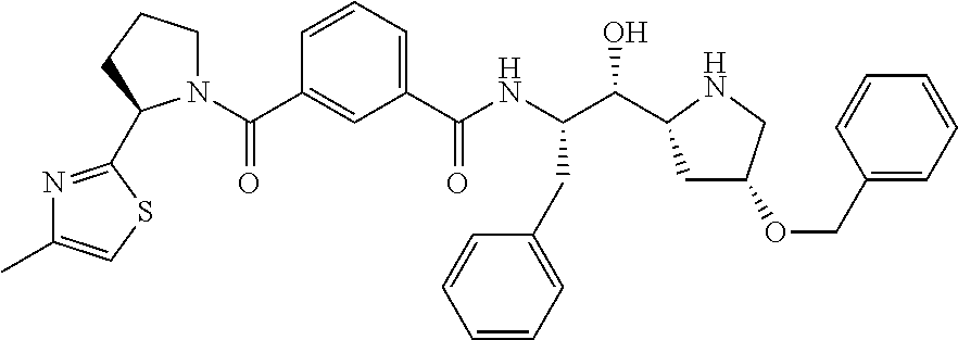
C1=CC=C(C(NC(C(C2CC(OCC3=CC=CC=C3)CN2)O)CC2=CC=CC=C2)=O)C=C1C(=O)N1CCCC1C1=NC(C)=CS1
